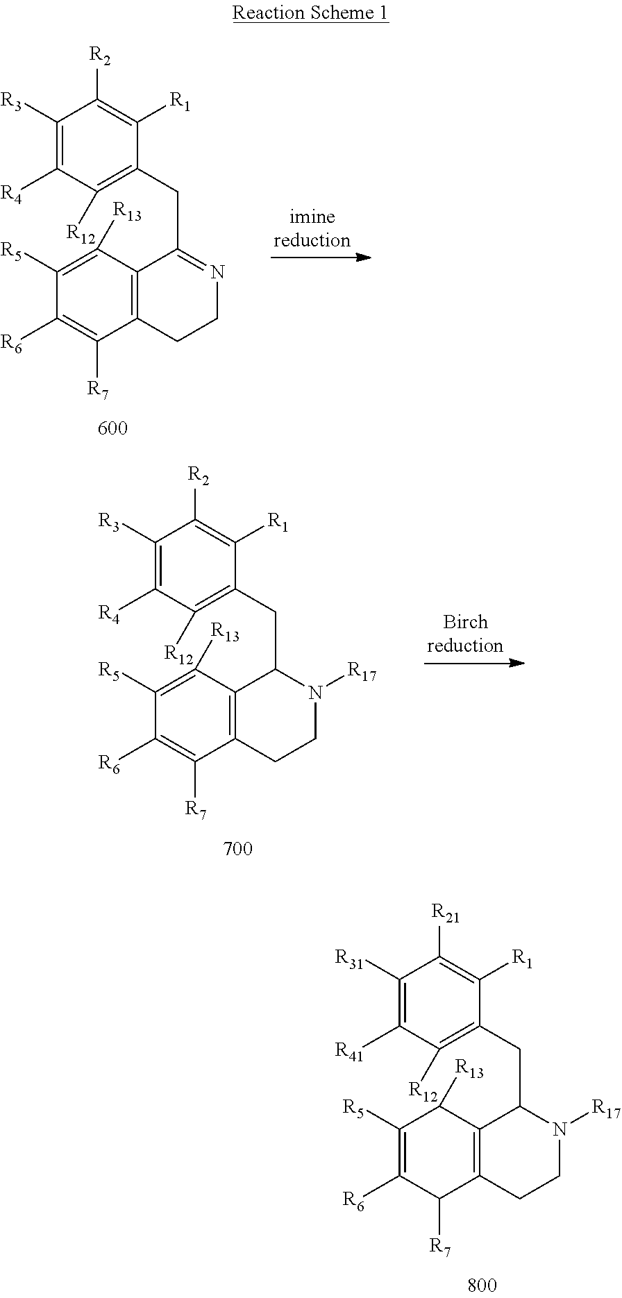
C1([R31])=C([R41])C([R12])=C(CC2C3=C(CCN2[R17])C([R7])C([R6])=C([R5])C3[R13])C([R1])=C1[R21].C1([R3])=C([R4])C([R12])=C(CC2=NCCC3=C2C([R13])=C([R5])C([R6])=C3[R7])C([R1])=C1[R2].C1([R3])=C([R4])C([R12])=C(CC2C3=C(CCN2[R17])C([R7])=C([R6])C([R5])=C3[R13])C([R1])=C1[R2]
